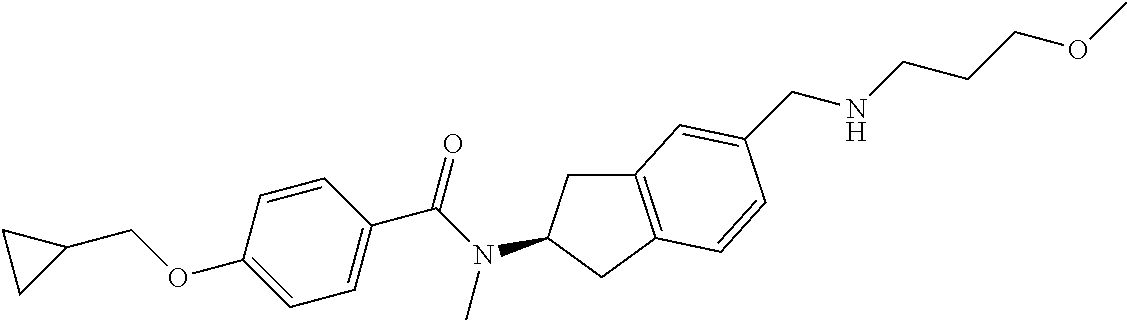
C1(OCC2CC2)=CC=C(C(N(C)C2CC3=C(C2)C=CC(CNCCCOC)=C3)=O)C=C1
